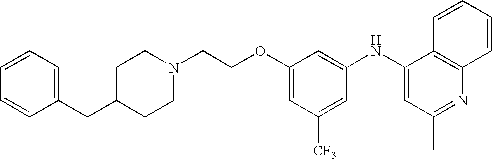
C1(CC2CCN(CCOC3=CC([CF3])=CC(NC4=CC(C)=NC5=C4C=CC=C5)=C3)CC2)=CC=CC=C1
